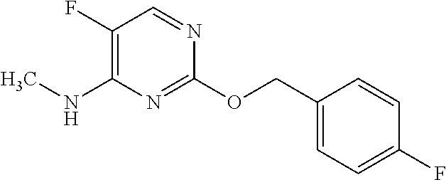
C1(F)=C(NC)N=C(OCC2=CC=C(F)C=C2)N=C1
